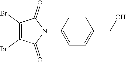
C1=CC(N2C(=O)C(Br)=C(Br)C2=O)=CC=C1CO
